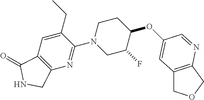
O(C1CCN(C2=NC3=C(C=C2CC)C(=O)NC3)CC1F)C1=CC2=C(COC2)N=C1
